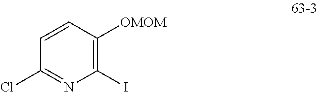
C1(I)=C([OMOM])C=CC(Cl)=N1
